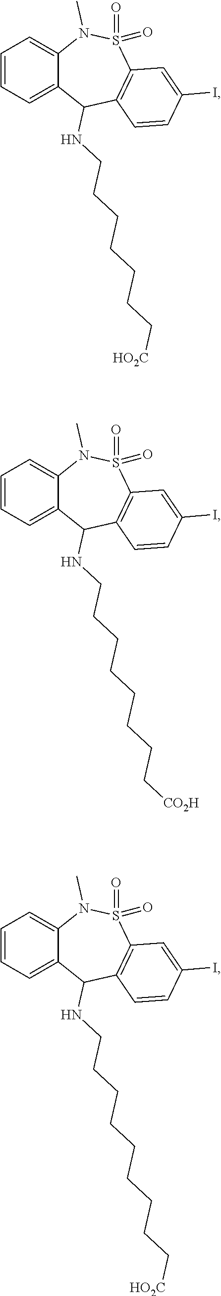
C1=CC=C2C(=C1)N(C)S(=O)(=O)C1=C(C2NCCCCCCC[HO2C])C=CC(I)=C1.C1=CC=C2C(=C1)N(C)S(=O)(=O)C1=C(C2NCCCCCCCC[CO2H])C=CC(I)=C1.C1=CC=C2C(=C1)N(C)S(=O)(=O)C1=C(C2NCCCCCCCCC[HO2C])C=CC(I)=C1
